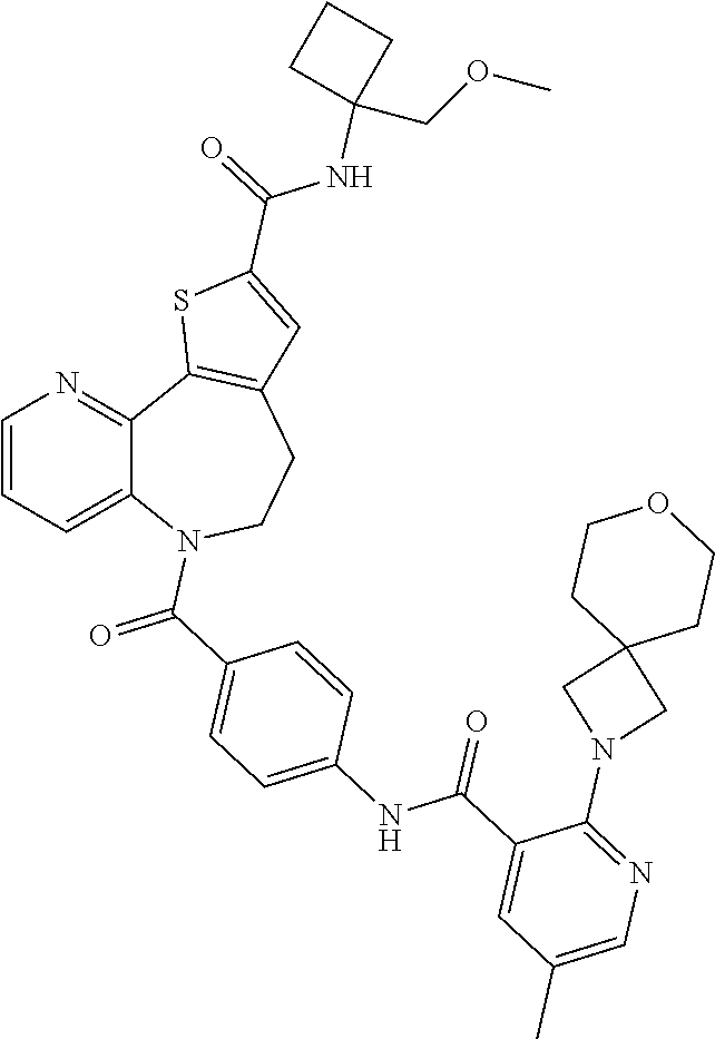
C1=CC=C2C(=N1)C1=C(CCN2C(C2=CC=C(NC(C3=CC(C)=CN=C3N3CC4(C3)CCOCC4)=O)C=C2)=O)C=C(C(NC2(COC)CCC2)=O)S1
